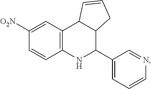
C1([O2N])=CC2=C(C=C1)NC(C1=CC=CN=C1)C1C2C=CC1
